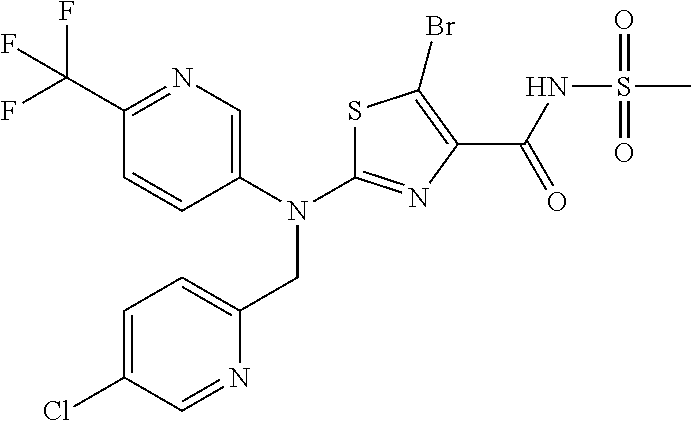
N(C1=NC(C(NS(C)(=O)=O)=O)=C(Br)S1)(CC1=CC=C(Cl)C=N1)C1=CN=C(C(F)(F)F)C=C1
